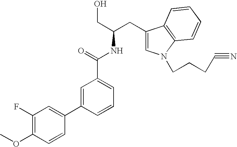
N(C(=O)C1=CC=CC(C2=CC(F)=C(OC)C=C2)=C1)C(CC1=CN(CCCC#N)C2=C1C=CC=C2)CO
